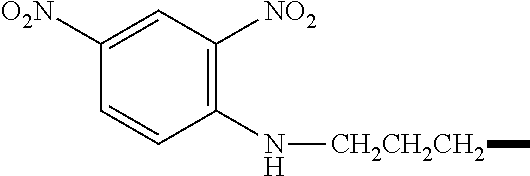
C1([O2N])=CC([NO2])=C(N[CH2CH2CH2]C)C=C1
